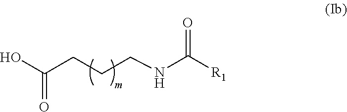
C(=O)(O)CCCNC([R1])=O
